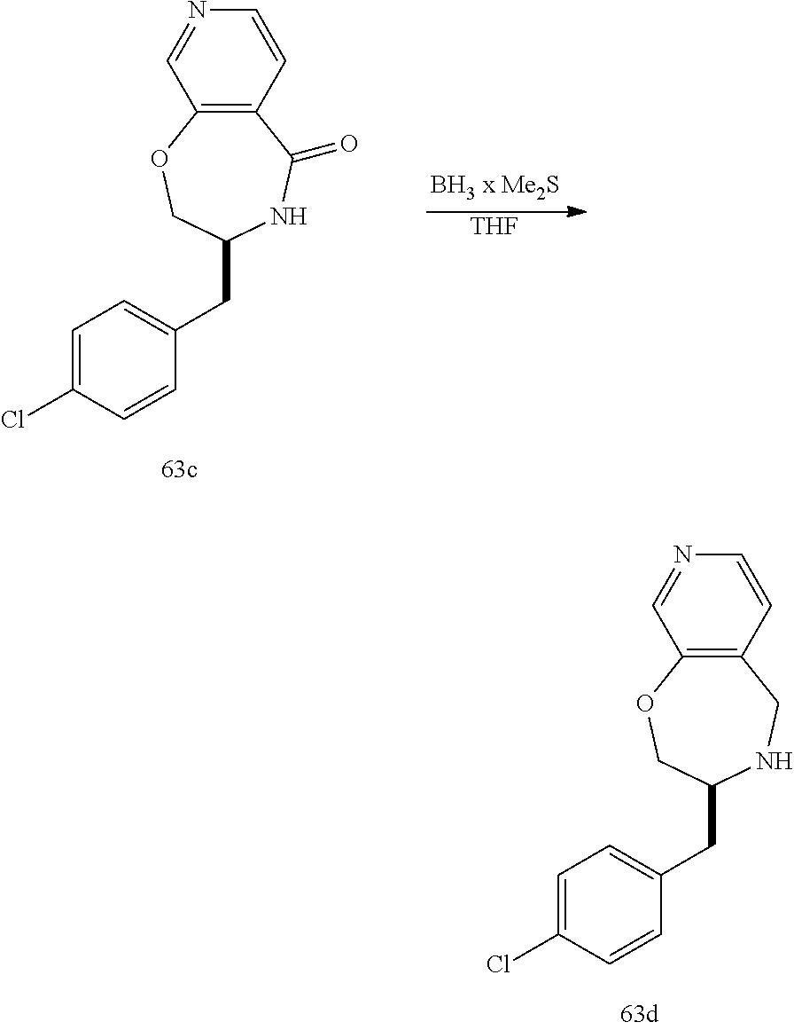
C12=C(C=CN=C1)C(=O)NC(CC1=CC=C(Cl)C=C1)CO2.[THF].C12=C(C=CN=C1)CNC(CC1=CC=C(Cl)C=C1)CO2
